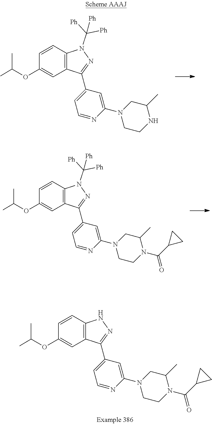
C1=CC2=C(C=C1OC(C)C)C(C1=CC=NC(N3CCNC(C)C3)=C1)=NN2C([Ph])([Ph])[Ph].C1=CC2=C(C=C1OC(C)C)C(C1=CC=NC(N3CCN(C(=O)C4CC4)C(C)C3)=C1)=NN2C([Ph])([Ph])[Ph].C1=CC2=C(C=C1OC(C)C)C(C1=CC=NC(N3CCN(C(=O)C4CC4)C(C)C3)=C1)=NN2
